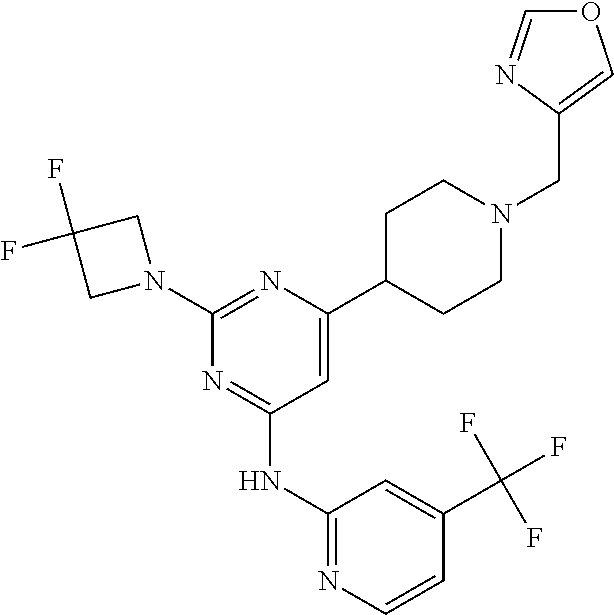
C1=C(C2CCN(CC3=COC=N3)CC2)N=C(N2CC(F)(F)C2)N=C1NC1=NC=CC(C(F)(F)F)=C1
